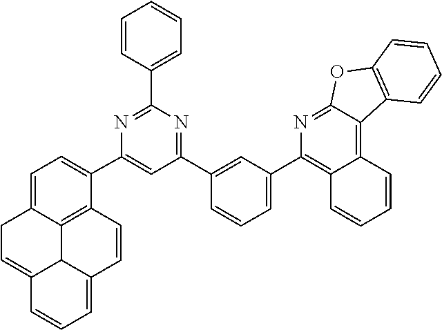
C1=C(C2=CC=C3C4=C2C=CC2=CC=CC(=CC3)C42)N=C(C2=CC=CC=C2)N=C1C1=CC(C2=C3C(=C4C5=C(C=CC=C5)OC4=N2)C=CC=C3)=CC=C1
